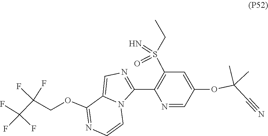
C1=CN=C(OCC(C(F)(F)F)(F)F)C2=CN=C(C3=C(S(=O)(=N)CC)C=C(OC(C)(C)C#N)C=N3)N12
